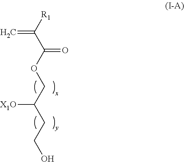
[R1]C(C(OCC(CCO)[X1O])=O)=C
